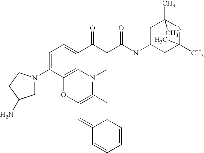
C1=C(N2CC(N)CC2)C2=C3C(=C1)C(=O)C(C(=O)NC1CC(C)(C)NC(C)(C)C1)=CN3C1=C(O2)C=C2C(=C1)C=CC=C2
